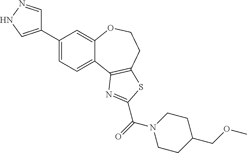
C1(C2=CNN=C2)=CC=C2C(=C1)OCCC1=C2N=C(C(N2CCC(COC)CC2)=O)S1
